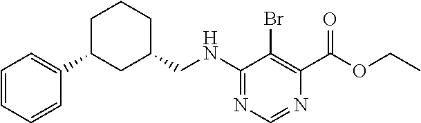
N(C1=NC=NC(C(OCC)=O)=C1Br)CC1CCCC(C2=CC=CC=C2)C1
